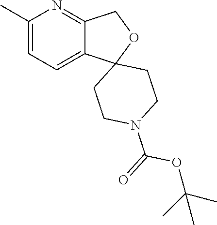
C1(C)=CC=C2C(=N1)COC21CCN(C(OC(C)(C)C)=O)CC1
